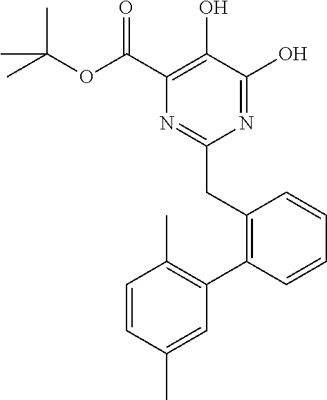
N1=C(O)C(O)=C(C(OC(C)(C)C)=O)N=C1CC1=C(C2=C(C)C=CC(C)=C2)C=CC=C1
